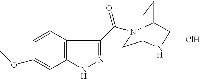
C1N(C(=O)C2=NNC3=C2C=CC(OC)=C3)C2CCC1NC2.Cl
